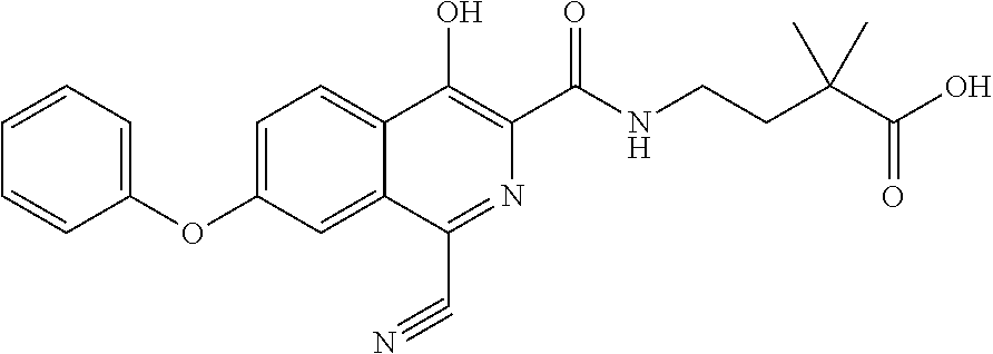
C1=CC=C(OC2=CC=C3C(=C2)C(C#N)=NC(C(NCCC(C(O)=O)(C)C)=O)=C3O)C=C1
